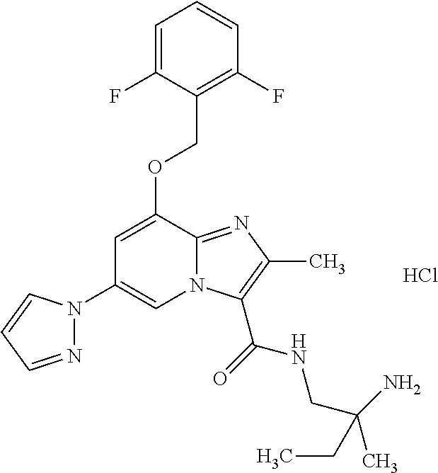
C1=C(OCC2=C(F)C=CC=C2F)C2=NC(C)=C(C(=O)NCC(C)(N)CC)N2C=C1N1N=CC=C1.Cl
